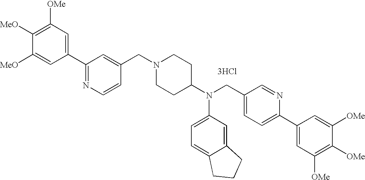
C1(C2=NC=CC(CN3CCC(N(CC4=CC=C(C5=CC([OMe])=C([OMe])C([OMe])=C5)N=C4)C4=CC=C5C(=C4)CCC5)CC3)=C2)=CC([OMe])=C([MeO])C([MeO])=C1.[3HCl]
